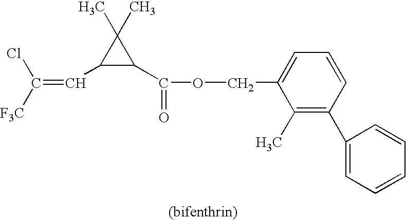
C1(C=C([F3C])Cl)C(C(OCC2=CC=CC(C3=CC=CC=C3)=C2C)=O)C1(C)C
